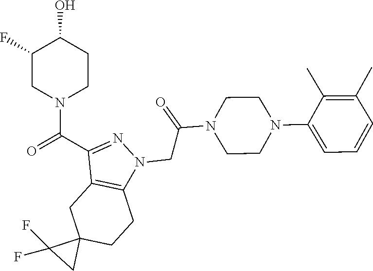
O=C(C1=NN(CC(=O)N2CCN(C3=CC=CC(C)=C3C)CC2)C2=C1CC1(CC2)C(F)(F)C1)N1CCC(O)C(F)C1
